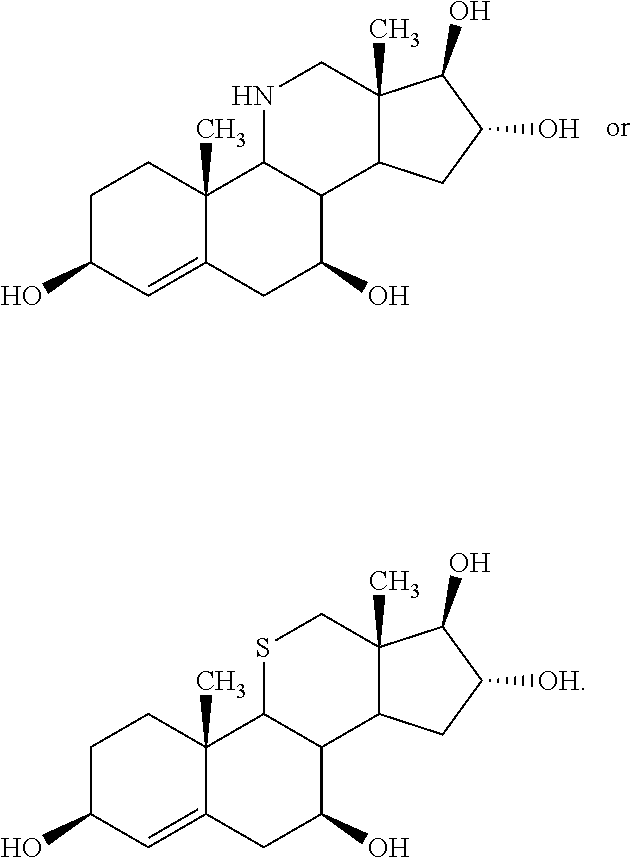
C1C(O)C=C2C(C)(C1)C1C(C(O)C2)C2C(C)(CN1)C(O)C(O)C2.C1C(O)C=C2C(C)(C1)C1C(C(O)C2)C2C(C)(CS1)C(O)C([OH])C2
